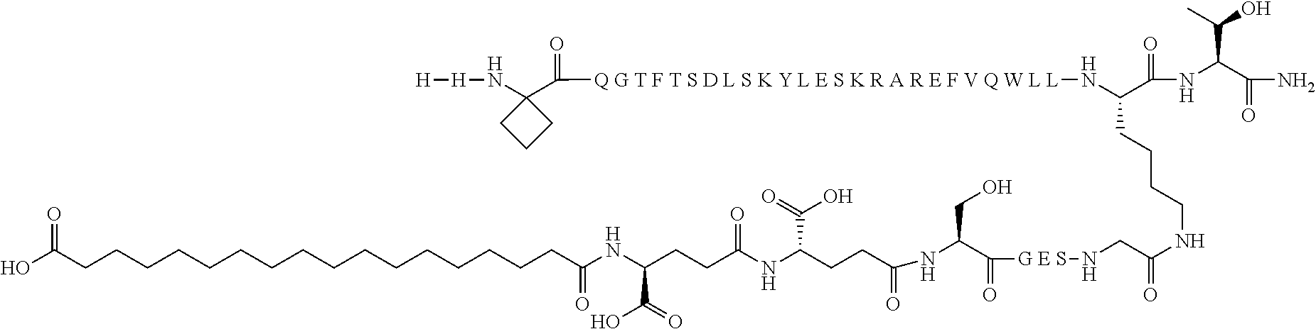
OC(CCCCCCCCCCCCCCCCC(NC(CCC(NC(CCC(=O)NC(C([G E S]NCC(NCCCCC(N[Q G T F T S D L S K Y L E S K R A R E F V Q W L L]C(C1(N[H][H])CCC1)=O)C(NC(C(N)=O)C(O)C)=O)=O)=O)CO)C(=O)O)=O)C(=O)O)=O)=O
